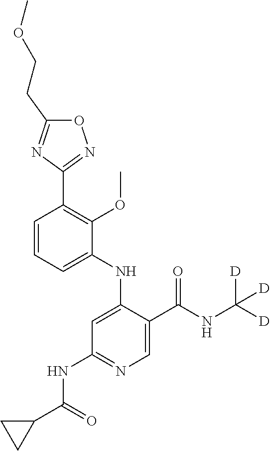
C1=CC=C(NC2=CC(NC(C3CC3)=O)=NC=C2C(NC([D])([D])[D])=O)C(OC)=C1C1=NOC(CCOC)=N1
